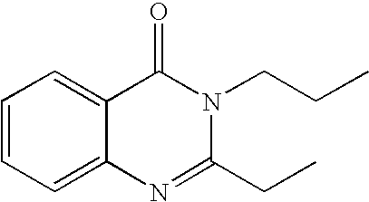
C1=CC=C2C(=C1)C(=O)N(CCC)C(CC)=N2
